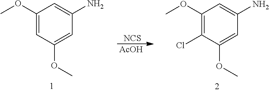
C1(OC)=CC(OC)=CC(N)=C1.[NCS].[AcOH].C1(OC)=C(Cl)C(OC)=CC(N)=C1
